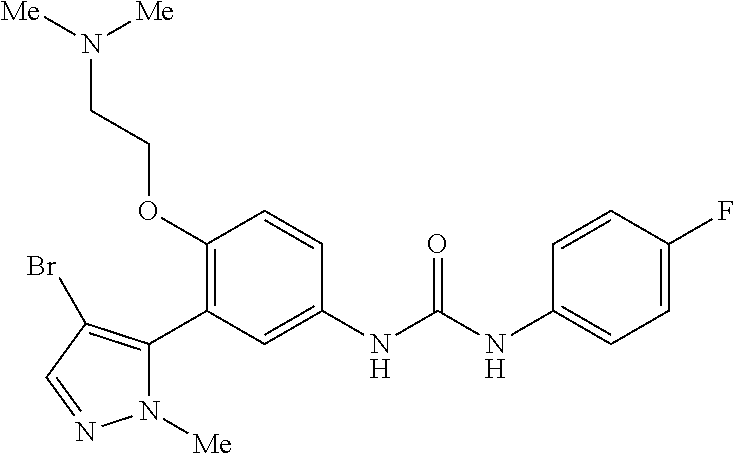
C1(OCCN([Me])[Me])=C(C2=C(Br)C=NN2[Me])C=C(NC(NC2=CC=C(F)C=C2)=O)C=C1
